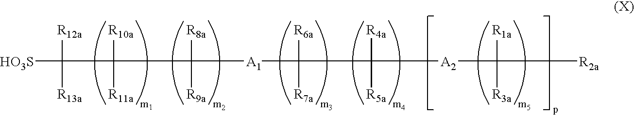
[HO3S]C([R12a])([R13a])C([R10a])([R11a])C([R8a])([R9a])[A1]C([R6a])([R7a])C([R4a])([R5a])[A2]C([R1a])([R3a])[R2a]
